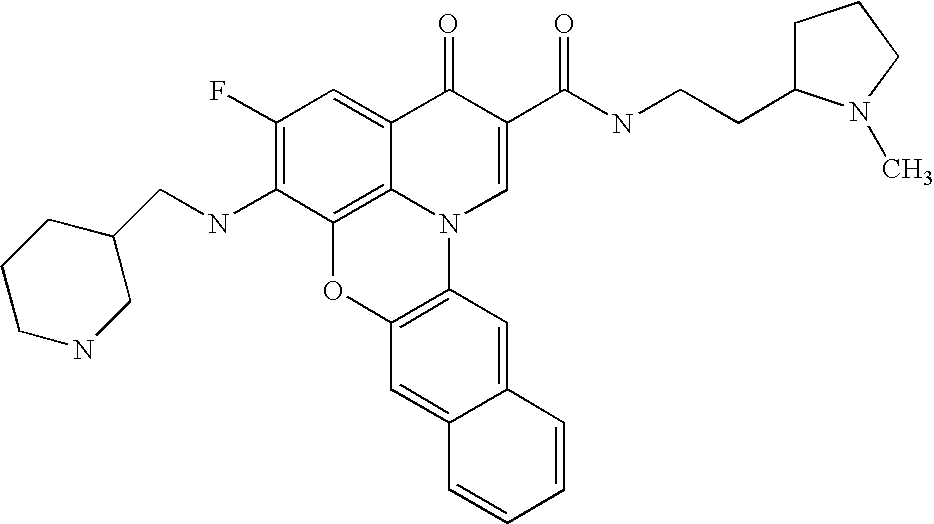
C1(F)=C(NCC2CNCCC2)C2=C3C(=C1)C(=O)C(C(=O)NCCC1CCCN1C)=CN3C1=C(O2)C=C2C(=C1)C=CC=C2
